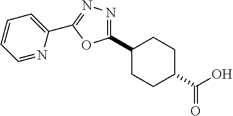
C1(C2=NN=C(C3=CC=CC=N3)O2)CCC(C(O)=O)CC1
